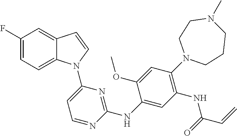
C1(NC2=NC(N3C4=CC=C(F)C=C4C=C3)=CC=N2)=CC(NC(C=C)=O)=C(N2CCCN(C)CC2)C=C1OC
